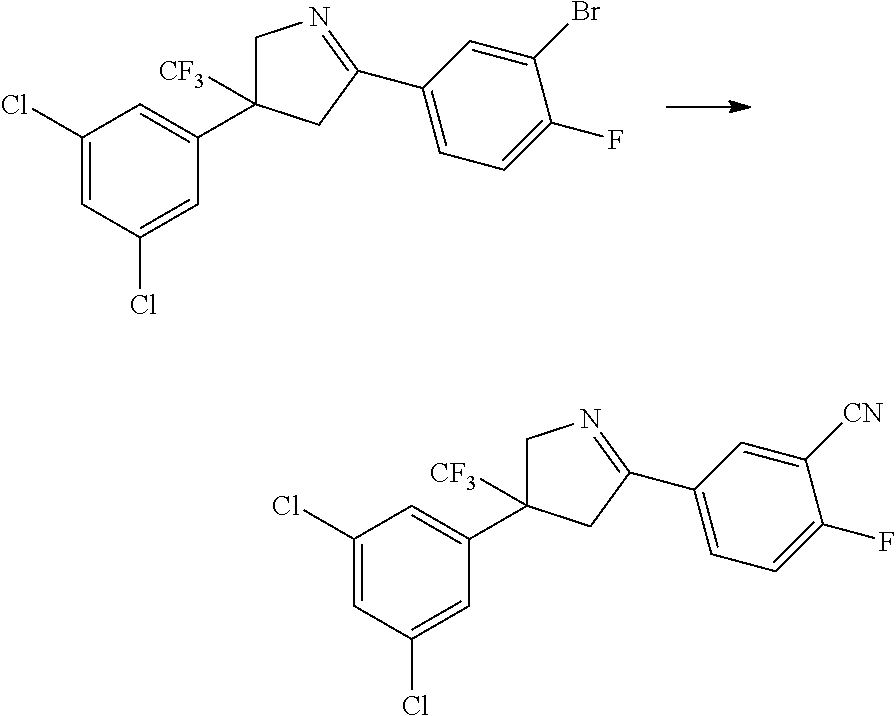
C1(Cl)=CC(Cl)=CC(C2([CF3])CN=C(C3=CC=C(F)C(Br)=C3)C2)=C1.C1(Cl)=CC(Cl)=CC(C2([CF3])CN=C(C3=CC=C(F)C([CN])=C3)C2)=C1
